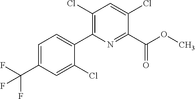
C(C1=CC=C(C2=C(Cl)C=C(Cl)C(C(OC)=O)=N2)C(Cl)=C1)(F)(F)F
